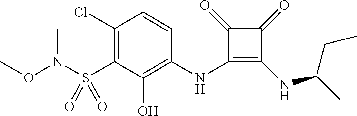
C1(Cl)=C(S(N(OC)C)(=O)=O)C(O)=C(NC2=C(NC(CC)C)C(=O)C2=O)C=C1
